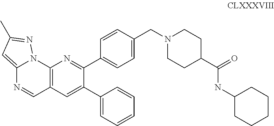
C12=CC(C)=NN1C1=C(C=N2)C=C(C2=CC=CC=C2)C(C2=CC=C(CN3CCC(C(NC4CCCCC4)=O)CC3)C=C2)=N1
